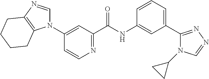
N1=C(C(NC2=CC(C3=NN=CN3C3CC3)=CC=C2)=O)C=C(N2C=NC3=C2CCCC3)C=C1
